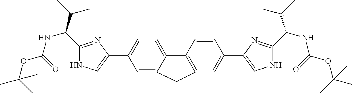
C1=C(C2=CNC(C(NC(OC(C)(C)C)=O)C(C)C)=N2)C=C2C(=C1)C1=C(C=C(C3=CNC(C(NC(OC(C)(C)C)=O)C(C)C)=N3)C=C1)C2
